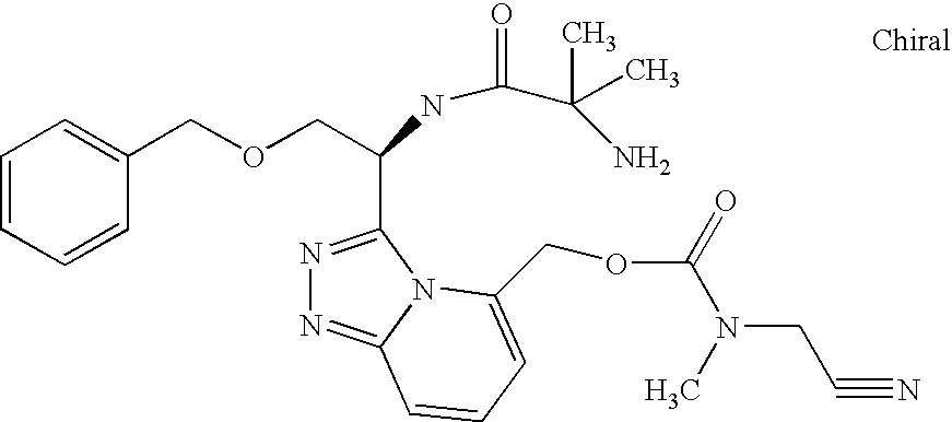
C1=CC=CC(COCC(C2=NN=C3N2C(COC(N(CC#N)C)=O)=CC=C3)NC(C(N)(C)C)=O)=C1
